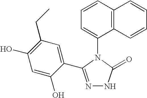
N1=C(C2=CC(CC)=C(O)C=C2O)N(C2=CC=CC3=C2C=CC=C3)C(=O)N1
